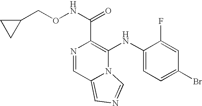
N1=CC2=CN=CN2C(NC2=CC=C(Br)C=C2F)=C1C(NOCC1CC1)=O
